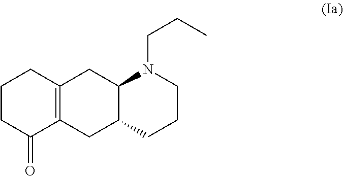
C1CC(=O)C2=C(C1)CC1C(C2)CCCN1CCC
